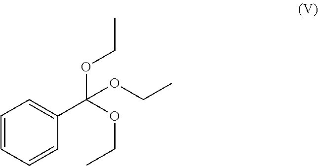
C1=CC=CC(C(OCC)(OCC)OCC)=C1
